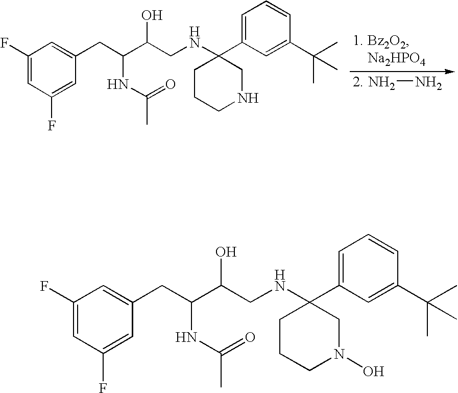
C1CC(NCC(C(CC2=CC(F)=CC(F)=C2)NC(C)=O)O)(C2=CC=CC(C(C)(C)C)=C2)CNC1.NN.C1CC(NCC(C(CC2=CC(F)=CC(F)=C2)NC(C)=O)O)(C2=CC=CC(C(C)(C)C)=C2)CN(O)C1
